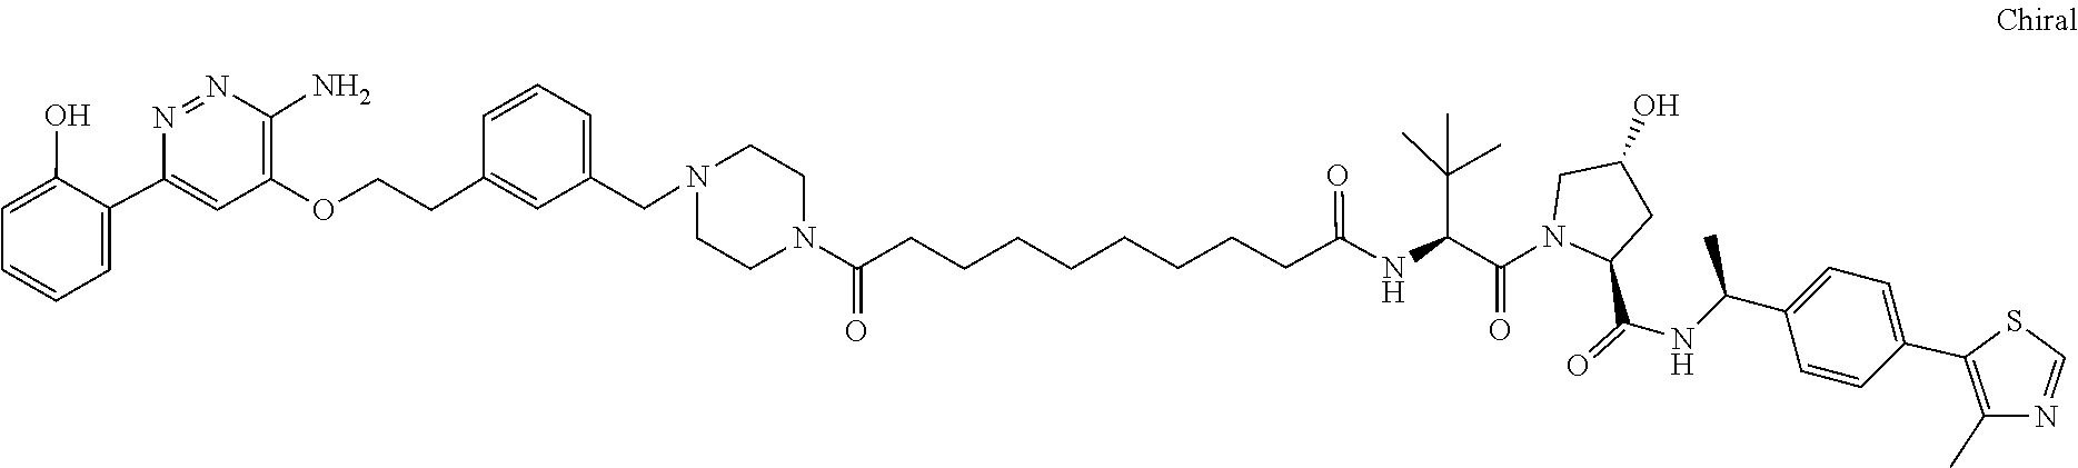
C(=O)(C1N(C(=O)C(NC(CCCCCCCCC(=O)N2CCN(CC3=CC=CC(CCOC4=C(N)N=NC(C5=CC=CC=C5O)=C4)=C3)CC2)=O)C(C)(C)C)CC(O)C1)NC(C1=CC=C(C2=C(C)N=CS2)C=C1)C
